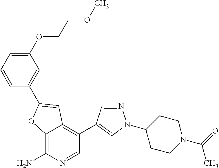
C12=C(N)N=CC(C3=CN(C4CCN(C(=O)C)CC4)N=C3)=C1C=C(C1=CC(OCCOC)=CC=C1)O2
